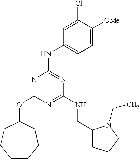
C1CCCC(OC2=NC(NC3=CC=C([OMe])C(Cl)=C3)=NC(NCC3CCCN3CC)=N2)CC1
